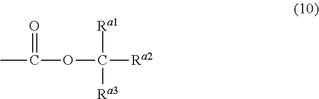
CC(=O)OC([Ra1])([Ra2])[Ra3]
